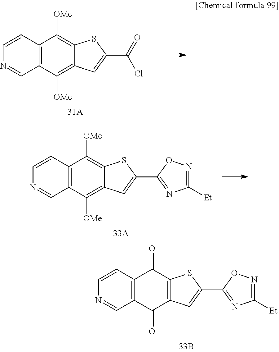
C12=C(C([OMe])=C3C(=C1[OMe])SC(C(Cl)=O)=C3)C=NC=C2.C12=C(C([OMe])=C3C(=C1[OMe])SC(C1=NC([Et])=NO1)=C3)C=NC=C2.C12=C(C(=O)C3=C(C1=O)SC(C1=NC([Et])=NO1)=C3)C=NC=C2
